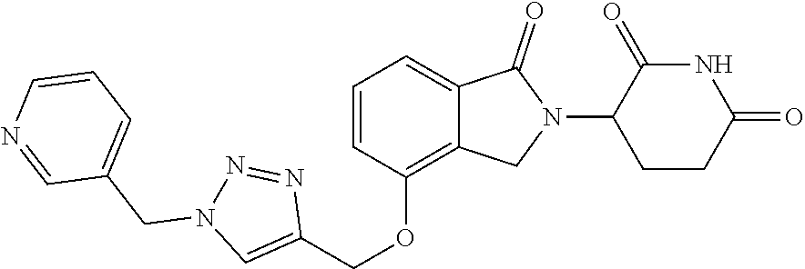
C1(OCC2=CN(CC3=CC=CN=C3)N=N2)=C2C(=CC=C1)C(=O)N(C1CCC(=O)NC1=O)C2
